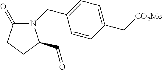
N1(CC2=CC=C(C[CO2Me])C=C2)C(=O)CCC1C=O
